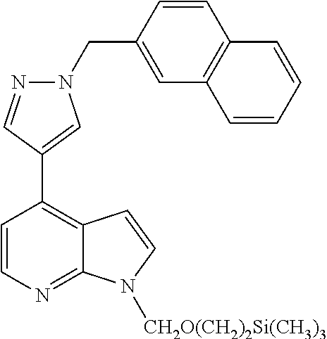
N1(CC2=CC3=C(C=C2)C=CC=C3)N=CC(C2=C3C(=NC=C2)N([CH2O(CH2)2Si(CH3)3])C=C3)=C1
